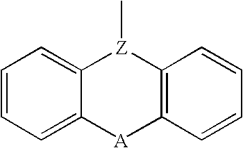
C1=CC=C2C(=C1)[Z](C)C1=C([A]2)C=CC=C1
